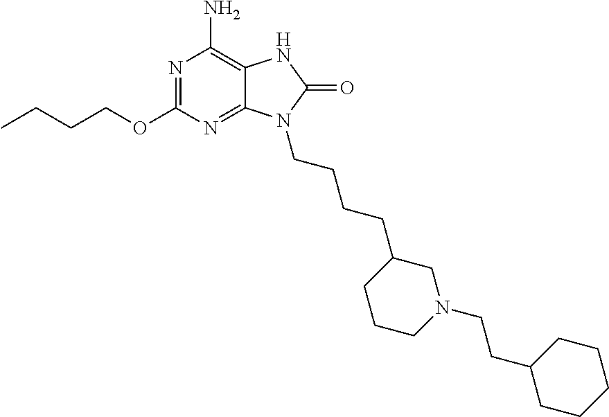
N1=C(OCCCC)N=C2C(=C1N)NC(=O)N2CCCCC1CCCN(CCC2CCCCC2)C1
